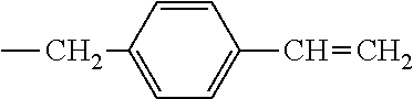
CCC1=CC=C(C=C)C=C1
